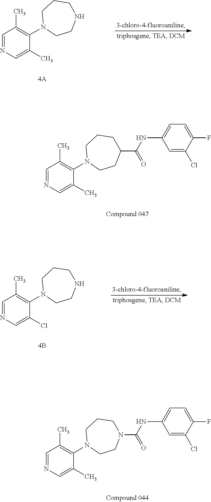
C1=NC=C(C)C(N2CCC(C(NC3=CC=C(F)C(Cl)=C3)=O)CCC2)=C1C.C1=NC=C(C)C(N2CCNCCC2)=C1C.C1=NC=C(Cl)C(N2CCNCCC2)=C1C.C1=NC=C(C)C(N2CCN(C(NC3=CC=C(F)C(Cl)=C3)=O)CCC2)=C1C
